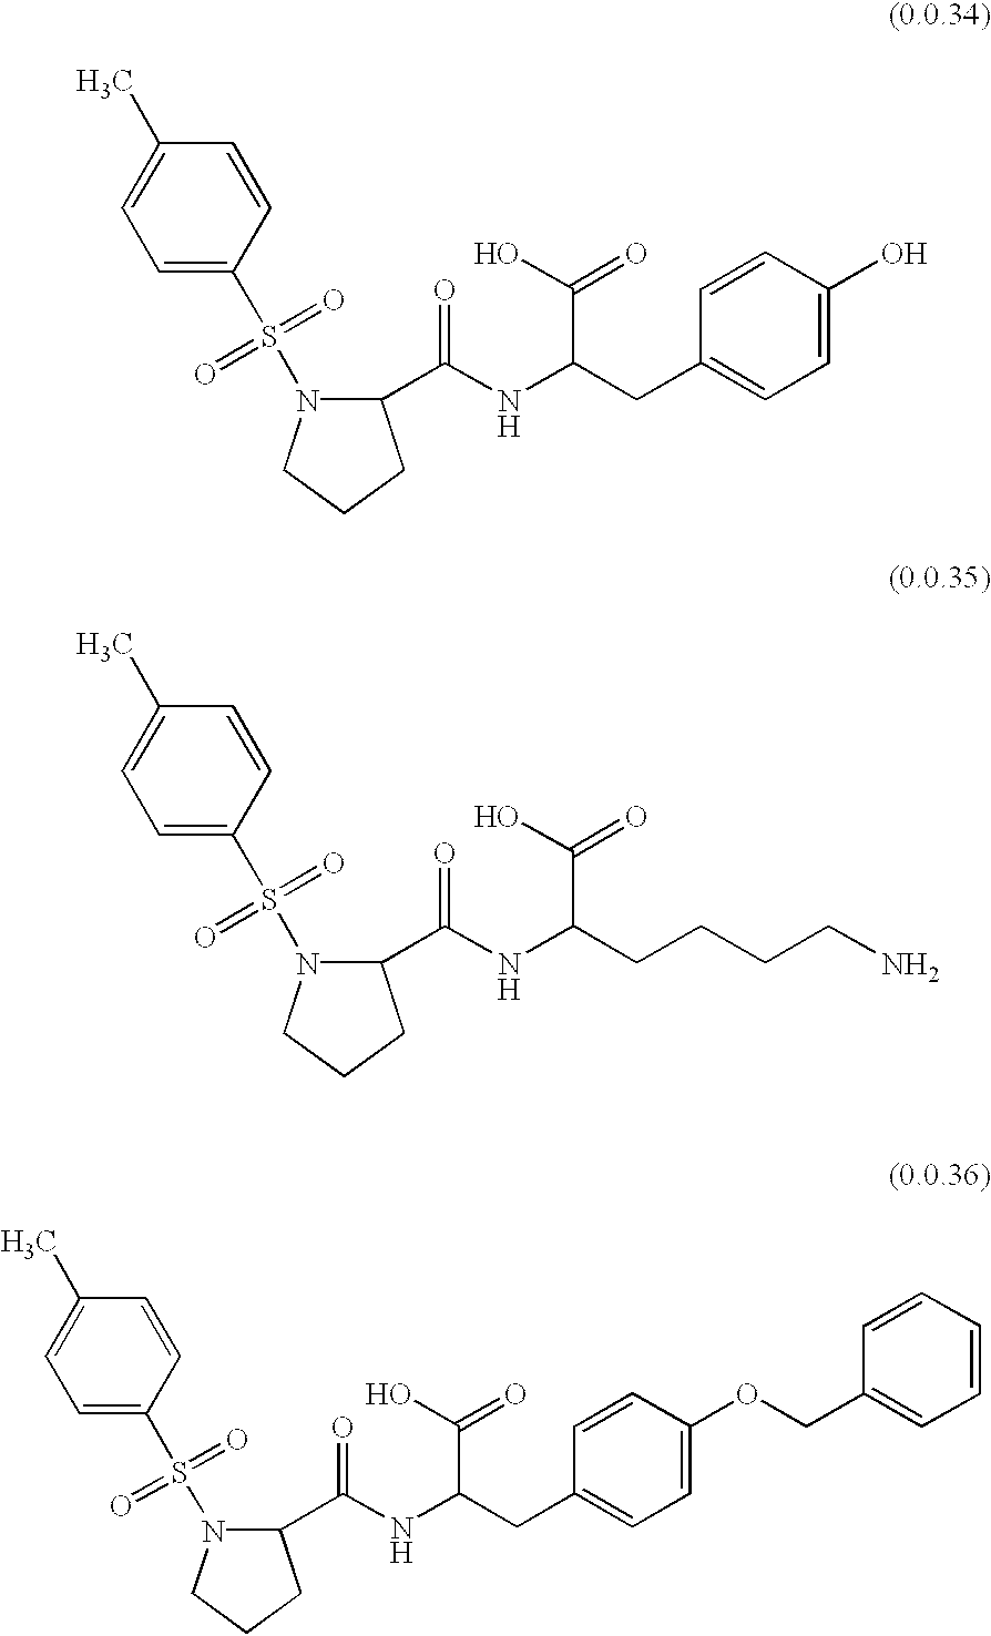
C1=CC(S(N2CCCC2C(NC(CC2=CC=C(O)C=C2)C(O)=O)=O)(=O)=O)=CC=C1C.C1=CC(S(N2CCCC2C(NC(CCCCN)C(O)=O)=O)(=O)=O)=CC=C1C.C1=CC(S(N2CCCC2C(NC(CC2=CC=C(OCC3=CC=CC=C3)C=C2)C(O)=O)=O)(=O)=O)=CC=C1C
